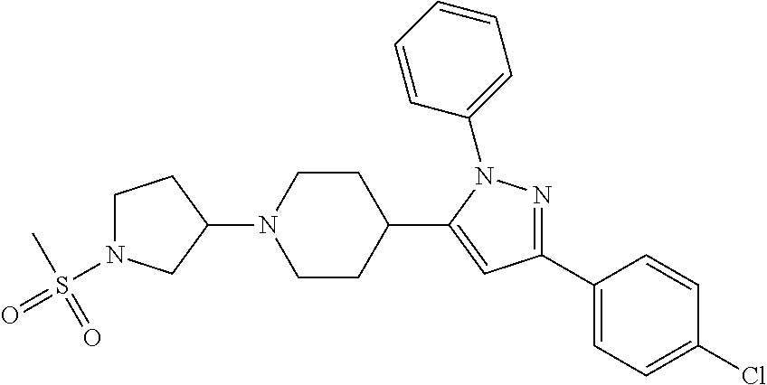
C1(C2=CC=C(Cl)C=C2)=NN(C2=CC=CC=C2)C(C2CCN(C3CCN(S(C)(=O)=O)C3)CC2)=C1
